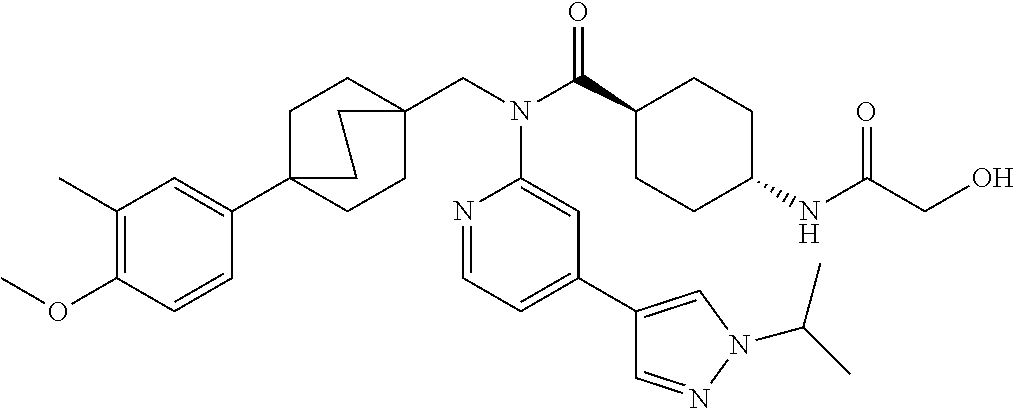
COC1=C(C)C=C(C23CCC(CN(C(C4CCC(NC(CO)=O)CC4)=O)C4=CC(C5=CN(C(C)C)N=C5)=CC=N4)(CC2)CC3)C=C1
